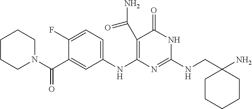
C1(NCC2(N)CCCCC2)=NC(NC2=CC=C(F)C(C(N3CCCCC3)=O)=C2)=C(C(N)=O)C(=O)N1
